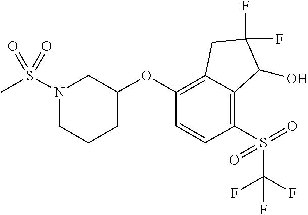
C1(OC2CN(S(C)(=O)=O)CCC2)=C2C(=C(S(=O)(=O)C(F)(F)F)C=C1)C(O)C(F)(F)C2
